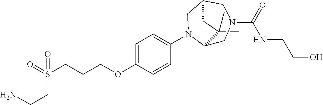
C1(C)(C)C2CN(C(=O)NCCO)CC(CN2C2=CC=C(OCCCS(=O)(CCN)=O)C=C2)C1
